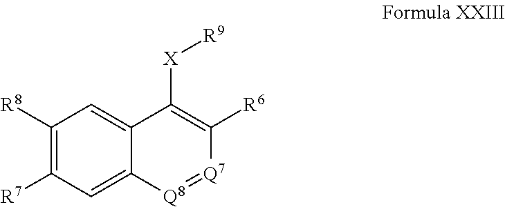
C1([R8])=C([R7])C=C2C(=C1)C([X][R9])=C([R6])[Q7]=[Q8]2
